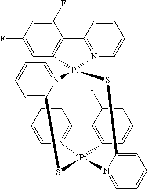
C1(F)=CC(F)=CC2=C1C1=N(C=CC=C1)[Pt]21N2=CC=CC=C2S[Pt]2(N3=C(C=CC=C3)C3=C2C=C(F)C=C3F)N2=CC=CC=C2S1
